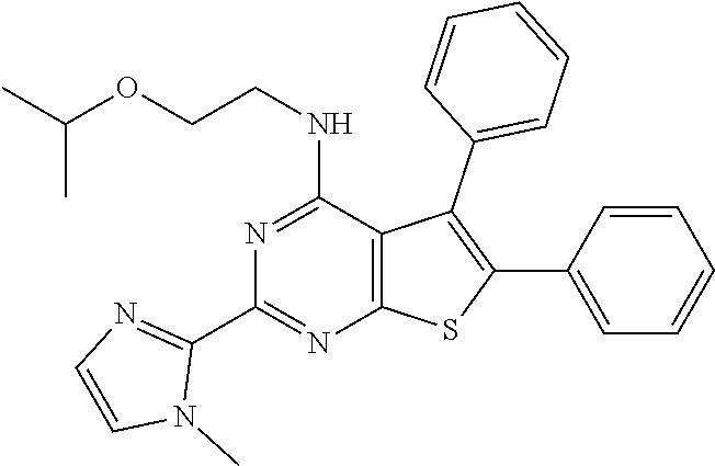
C12=C(C(NCCOC(C)C)=NC(C3=NC=CN3C)=N1)C(C1=CC=CC=C1)=C(C1=CC=CC=C1)S2
